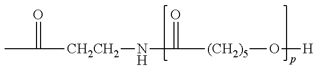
CC(=O)[CH2CH2]NC(=O)[(CH2)5]O[H]
